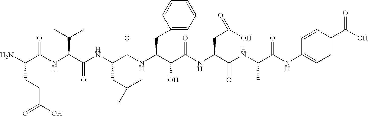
NC(C(NC(C(NC(C(NC(C(C(NC(C(NC(C(NC1=CC=C(C(O)=O)C=C1)=O)C)=O)CC(O)=O)=O)O)CC1=CC=CC=C1)=O)CC(C)C)=O)C(C)C)=O)CCC(O)=O
